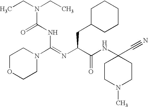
C(NC(N1CCOCC1)=NC(C(NC1(C#N)CCN(C)CC1)=O)CC1CCCCC1)(N(CC)CC)=O
